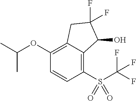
C1(OC(C)C)=C2C(=C(S(=O)(=O)C(F)(F)F)C=C1)C(O)C(F)(F)C2
